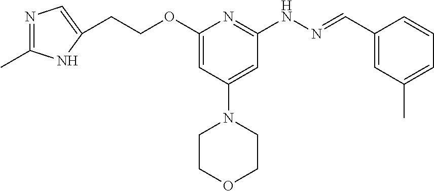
C(COC1=CC(N2CCOCC2)=CC(NN=CC2=CC(C)=CC=C2)=N1)C1=CN=C(C)N1
